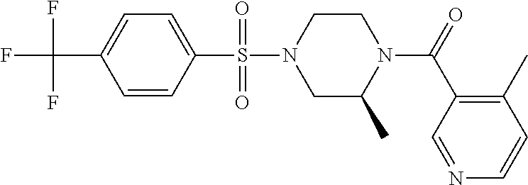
C1=C(S(N2CC(C)N(C(=O)C3=C(C)C=CN=C3)CC2)(=O)=O)C=CC(C(F)(F)F)=C1
